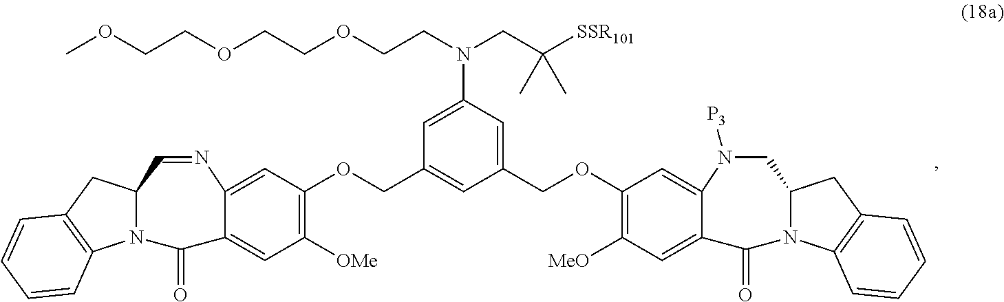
C1(OCC2=CC(N(CC([SSR101])(C)C)CCOCCOCCOC)=CC(COC3=C([OMe])C=C4C(=C3)N=CC3N(C4=O)C4=C(C3)C=CC=C4)=C2)=C([MeO])C=C2C(=C1)N([P3])CC1N(C2=O)C2=C(C1)C=CC=C2
